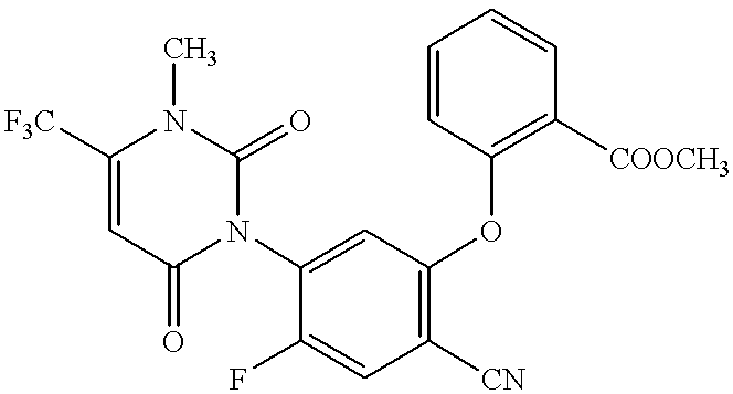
C1=C([F3C])N(C)C(=O)N(C2=CC(OC3=C([COOCH3])C=CC=C3)=C([CN])C=C2F)C1=O
